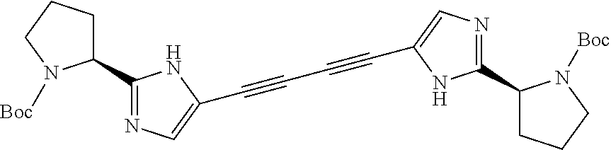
C1N([Boc])C(C2=NC=C(C#CC#CC3=CN=C(C4CCCN4[Boc])N3)N2)CC1
